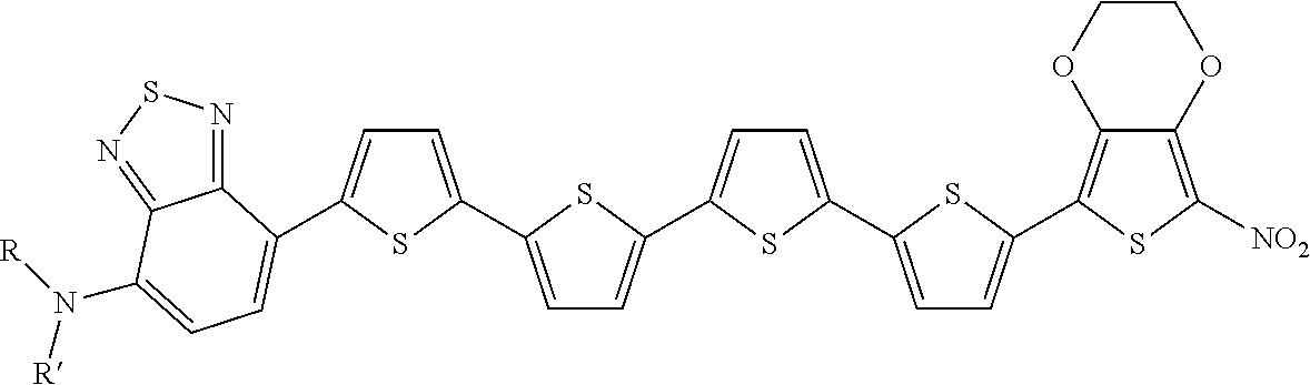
C1=C(C2=CC=C(N([R])[R])C3=NSN=C32)SC(C2=CC=C(C3=CC=C(C4=CC=C(C5=C6C(=C([NO2])S5)OCCO6)S4)S3)S2)=C1
